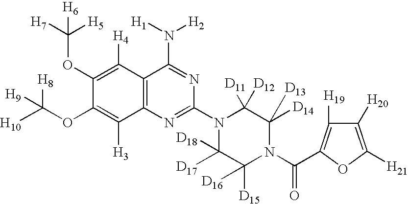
C12=C(N=C(N3C([D18])([D17])C([D15])([D16])N(C(=O)C4=C([H19])C([H20])=C([H21])O4)C([D13])([D14])C3([D11])[D12])N=C1N([H1])[H2])C([H3])=C(OC([H10])([H8])[H9])C(OC([H7])([H5])[H6])=C2[H4]
